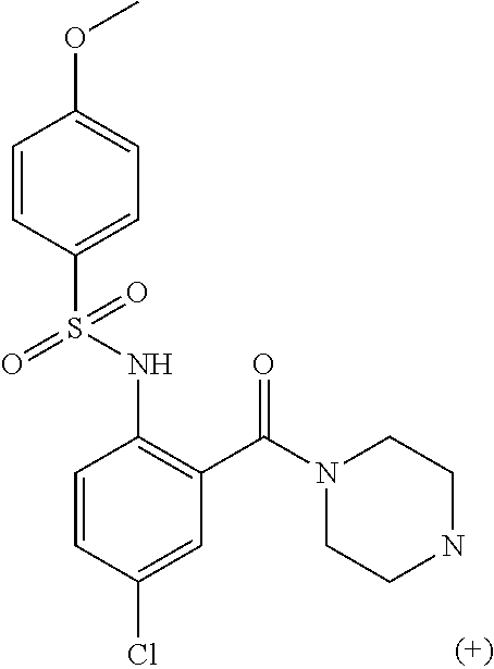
C1=CC(S(NC2=C(C(=O)N3CCNCC3)C=C(Cl)C=C2)(=O)=O)=CC=C1OC
